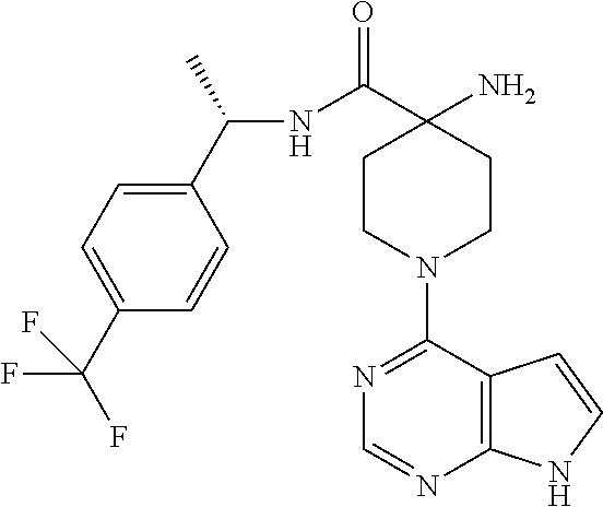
C(C1(N)CCN(C2=NC=NC3=C2C=CN3)CC1)(=O)NC(C1=CC=C(C(F)(F)F)C=C1)C
